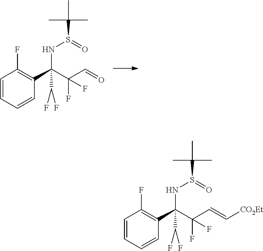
C1=CC=CC(C(C(C=O)(F)F)(NS(C(C)(C)C)=O)C(F)F)=C1F.C1=CC=CC(C(C(C=C[CO2Et])(F)F)(NS(C(C)(C)C)=O)C(F)F)=C1F
